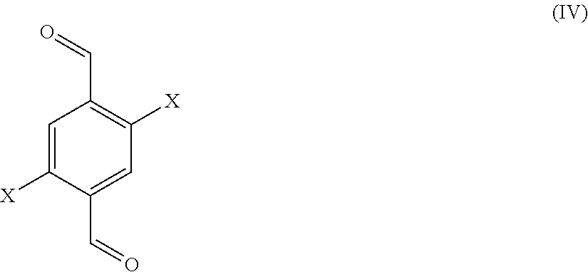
C1=C([X])C(C=O)=CC([X])=C1C=O
